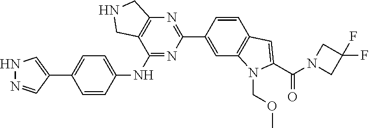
C1(NC2=CC=C(C3=CNN=C3)C=C2)=NC(C2=CC3=C(C=C2)C=C(C(N2CC(F)(F)C2)=O)N3COC)=NC2=C1CNC2
